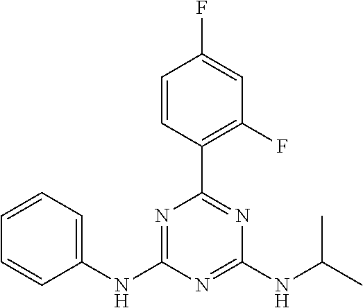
C1(NC2=NC(C3=C(F)C=C(F)C=C3)=NC(NC(C)C)=N2)=CC=CC=C1
